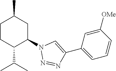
C1CC(C(C)C)C(N2N=NC(C3=CC=CC([OMe])=C3)=C2)CC1C
